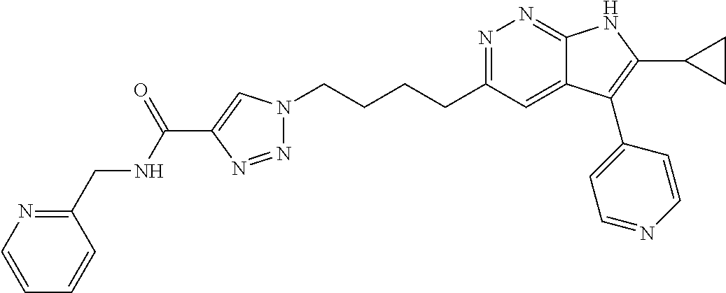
N1=C(CCCCN2N=NC(C(NCC3=NC=CC=C3)=O)=C2)C=C2C(=N1)NC(C1CC1)=C2C1=CC=NC=C1
